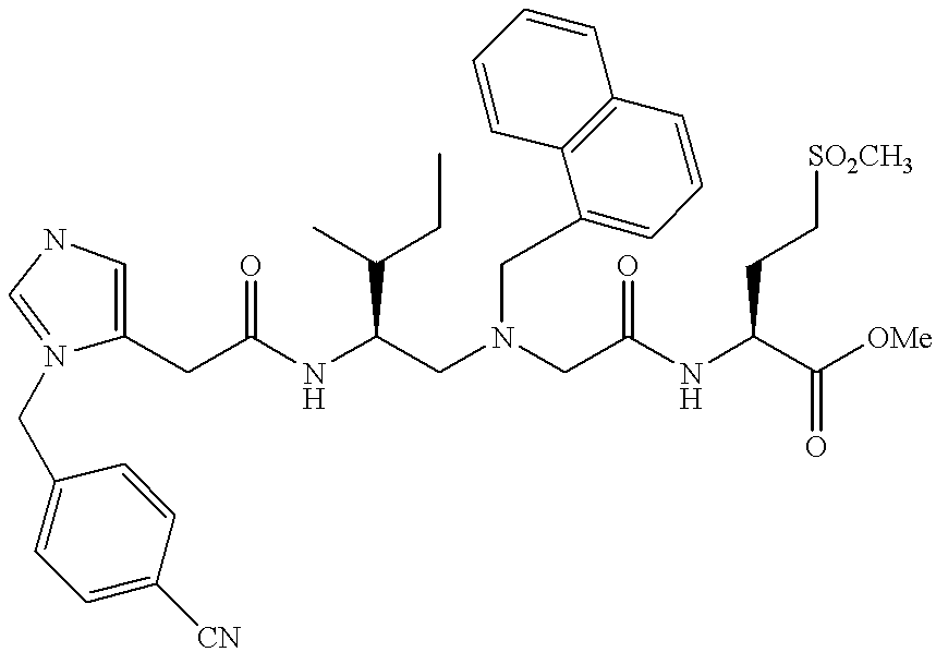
N1(CC2=CC=C([CN])C=C2)=CNC=C1CC(NC(CN(CC(NC(C([OMe])=O)CC[SO2CH3])=O)CC1=CC=CC2=C1C=CC=C2)C(CC)C)=O
